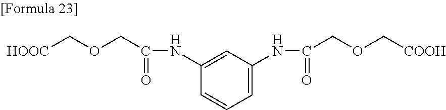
[HOOC]COCC(=O)NC1=CC(NC(=O)COC[COOH])=CC=C1
